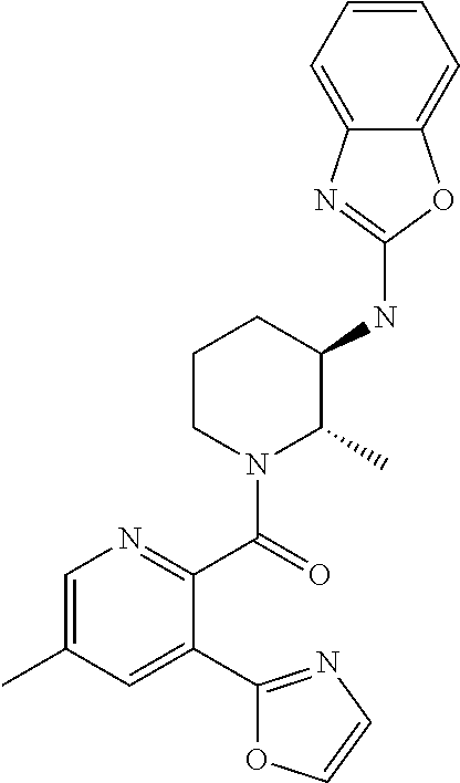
C1(NC2C(C)N(C(=O)C3=NC=C(C)C=C3C3=NC=CO3)CCC2)=NC2=CC=CC=C2O1
